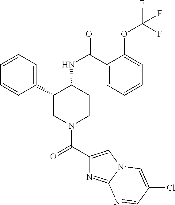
C1=CC=C(C2CN(C(C3=CN4C(=N3)N=CC(Cl)=C4)=O)CCC2NC(=O)C2=CC=CC=C2OC(F)(F)F)C=C1
